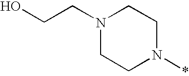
N1(*)CCN(CCO)CC1
